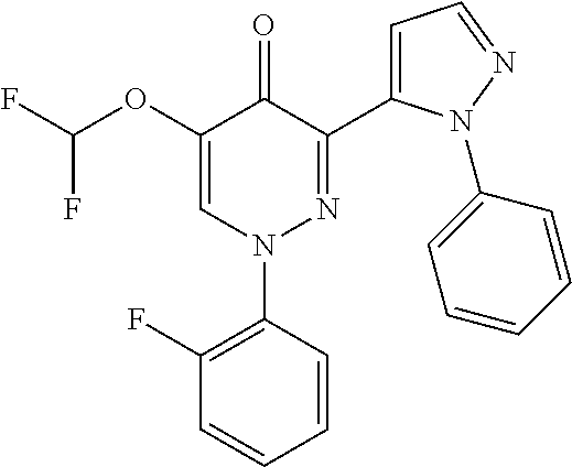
C1=CC=CC(F)=C1N1N=C(C2=CC=NN2C2=CC=CC=C2)C(=O)C(OC(F)F)=C1
